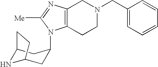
C12NC(CC(N3C4=C(CN(CC5=CC=CC=C5)CC4)N=C3[Me])C1)CC2
